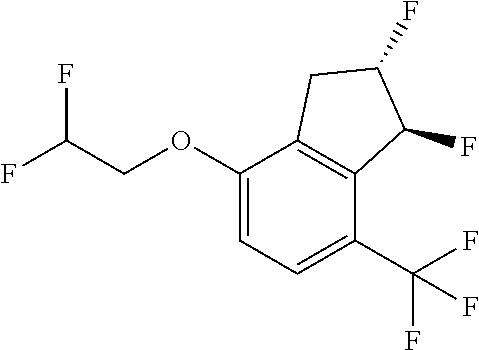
C1(OCC(F)F)=CC=C(C(F)(F)F)C2=C1CC(F)C2F
